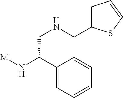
[M]NC(C1=CC=CC=C1)CNCC1=CC=CS1
